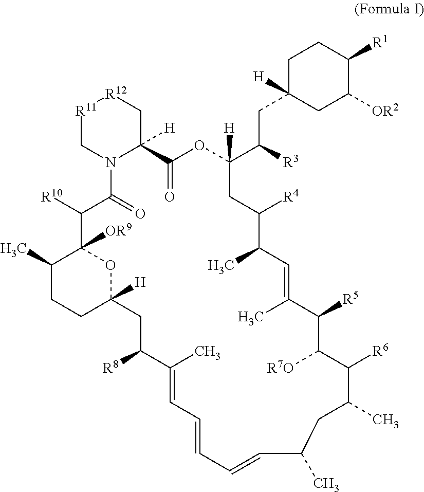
[R11]1CN2C([H])(C[R12]1)C(=O)OC(C([R3])CC1([H])CCC([R1])C([OR2])C1)([H])CC([R4])C(C)C=C(C)C([R5])C([R7O])C([R6])C(C)CC(C)C=CC=CC=C(C)C([R8])CC1([H])OC([OR9])(C([R10])C2=O)C(C)CC1
